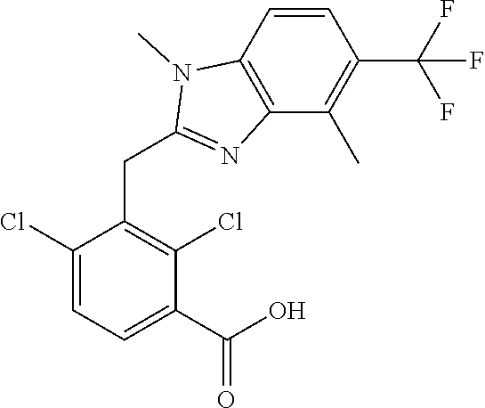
C1(Cl)=CC=C(C(O)=O)C(Cl)=C1CC1=NC2=C(N1C)C=CC(C(F)(F)F)=C2C
